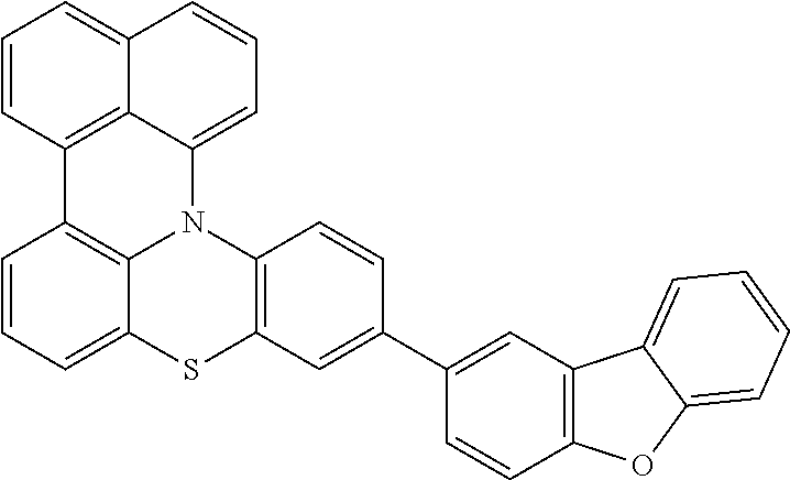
C1=CC=C2C3=C1C1=C4C(=CC=CC4=CC=C1)N3C1=C(C=C(C3=CC4=C(C=C3)OC3=CC=CC=C43)C=C1)S2
